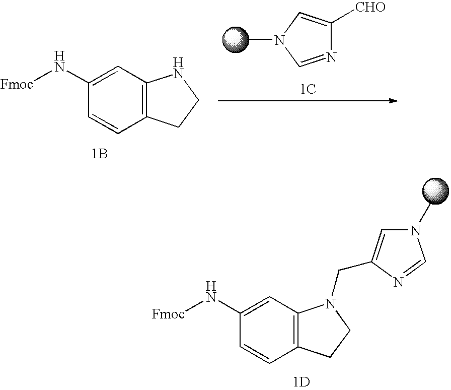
C1(N[Fmoc])=CC2=C(C=C1)CCN2CC1=CN(C)C=N1.[1D].C1(N[Fmoc])=CC2=C(C=C1)CCN2.[1B].C1([CHO])=CN(C)C=N1.[1C]
